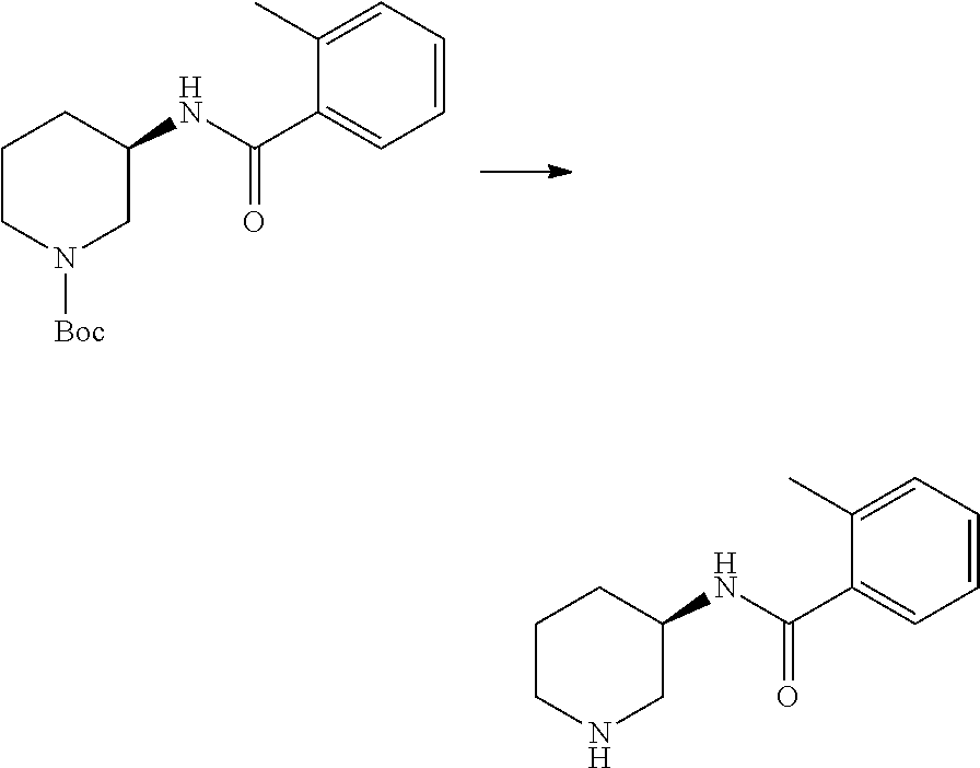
C1=CC=C(C)C(C(NC2CCCN([Boc])C2)=O)=C1.C1=CC=C(C)C(C(NC2CCCNC2)=O)=C1
